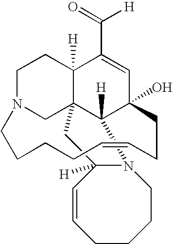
O=C([H])C1=CC2(O)C3([H])C4(C1([H])CCN(C4)CCCCC=CCC2)CC1([H])C=CCCCCN31
